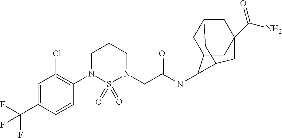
C1=C(C(F)(F)F)C=CC(N2S(=O)(=O)N(CC(NC3C4CC5CC(C(=O)N)(CC3C5)C4)=O)CCC2)=C1Cl
